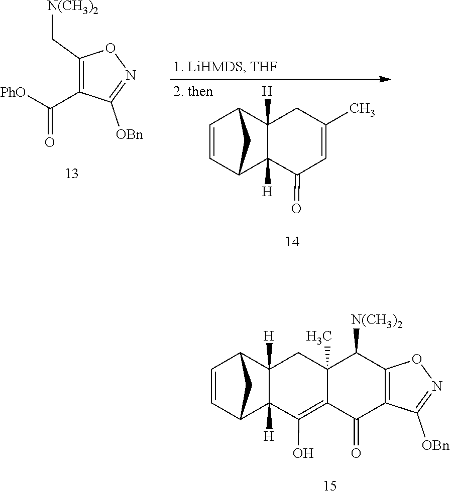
C1=CC2C3([H])C([H])(C1C2)CC1(C)C(=C3O)C(=O)C2=C(C1[N(CH3)2])ON=C2[OBn].C1(C[N(CH3)2])=C(C([PhO])=O)C([OBn])=NO1.C1=CC2C3([H])C([H])(C1C2)CC(C)=CC3=O
